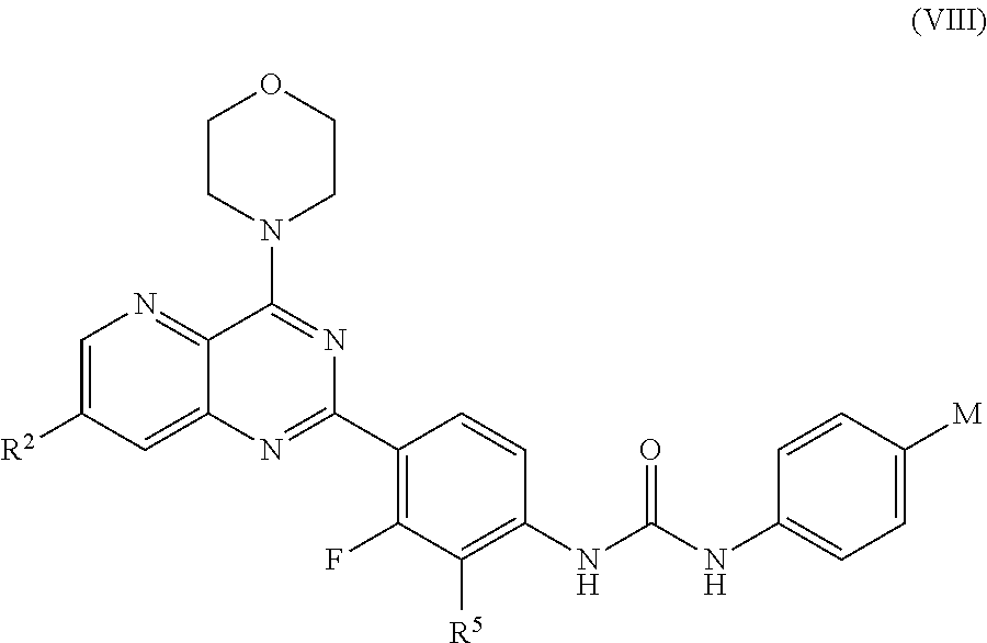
C1=C([R2])C=C2C(=N1)C(N1CCOCC1)=NC(C1=C(F)C([R5])=C(NC(NC3=CC=C([M])C=C3)=O)C=C1)=N2
